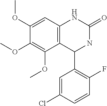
C12=C(C=C(OC)C(OC)=C1OC)NC(=O)NC2C1=C(F)C=CC(Cl)=C1
